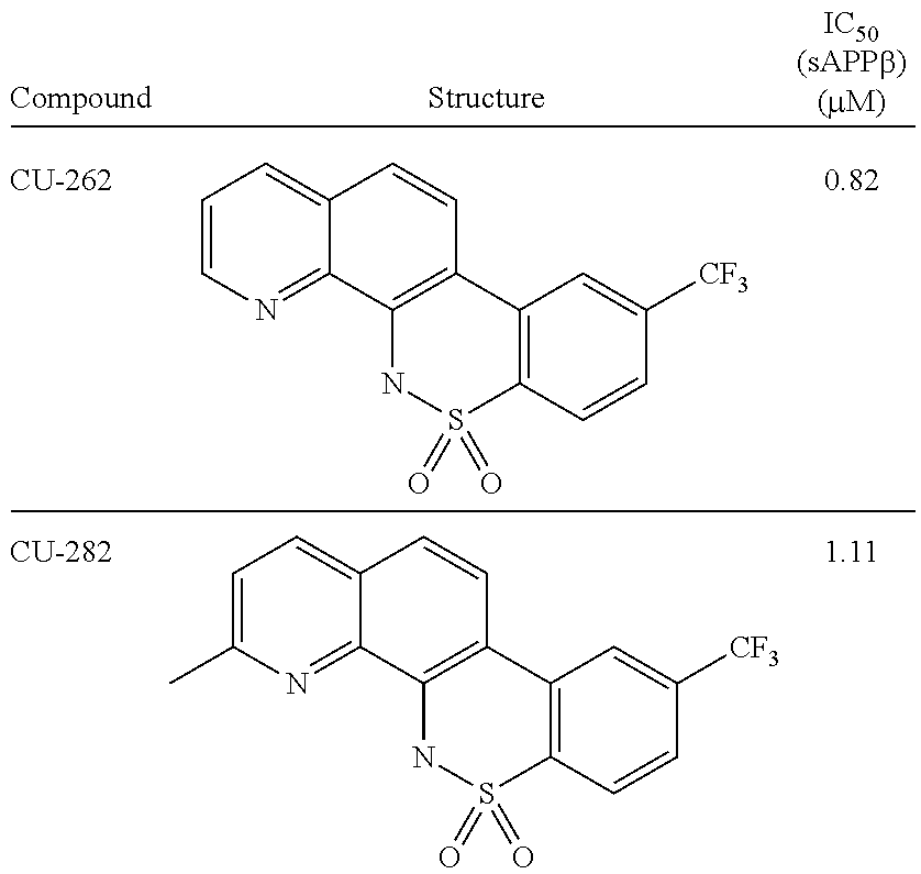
C1=CN=C2C(=C1)C=CC1=C2NS(=O)(=O)C2=C1C=C([CF3])C=C2.C1=C(C)N=C2C(=C1)C=CC1=C2NS(=O)(=O)C2=C1C=C([CF3])C=C2
